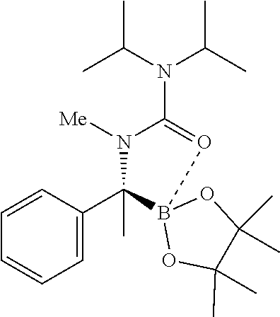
[Me]N1C(N(C(C)C)C(C)C)=OB2(C1(C1=CC=CC=C1)C)OC(C)(C)C(C)(C)O2
